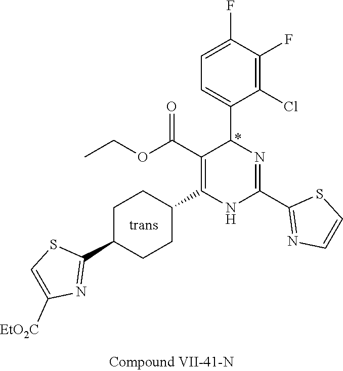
C1(F)=C(Cl)C(C2N=C(C3=NC=CS3)NC(C3CCC(C4=NC([EtO2C])=CS4)CC3)=C2C(OCC)=O)=CC=C1F
